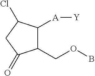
C1C(=O)C(COB)C([A][Y])C1Cl
